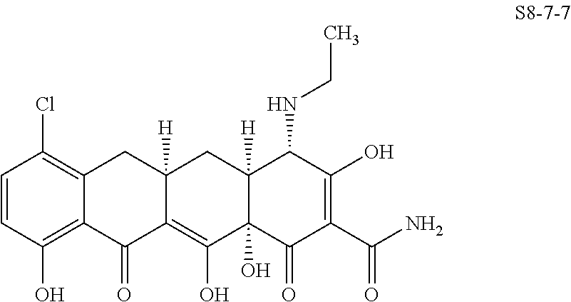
C1=CC(O)=C2C(=C1Cl)CC1([H])C(=C(O)C3(O)C([H])(C1)C(NCC)C(O)=C(C(N)=O)C3=O)C2=O
